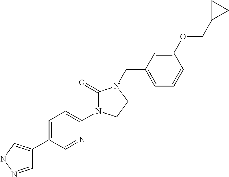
C1=NNC=C1C1=CC=C(N2C(=O)N(CC3=CC=CC(OCC4CC4)=C3)CC2)N=C1
